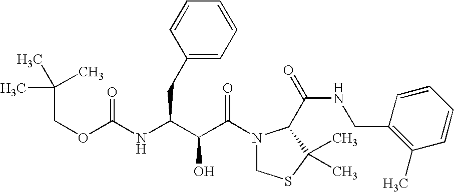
O(C(=O)NC(CC1=CC=CC=C1)C(C(N1CSC(C)(C)C1C(NCC1=C(C)C=CC=C1)=O)=O)O)CC(C)(C)C
